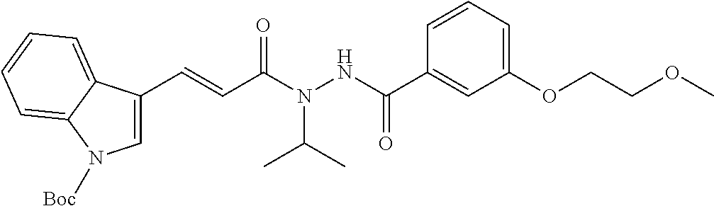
C1=CC=C(OCCOC)C=C1C(NN(C(C=CC1=CN([Boc])C2=CC=CC=C12)=O)C(C)C)=O
